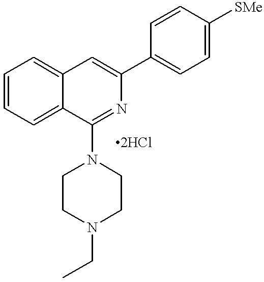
C1=CC=C2C(=C1)C=C(C1=CC=C([SMe])C=C1)N=C2N1CCN(CC)CC1
